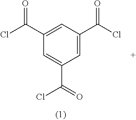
C1(C(Cl)=O)=CC(C(Cl)=O)=CC(C(=O)Cl)=C1
